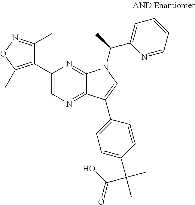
C12=NC=C(C3=C(C)ON=C3C)N=C1N(C(C1=CC=CC=N1)C)C=C2C1=CC=C(C(C)(C)C(O)=O)C=C1
